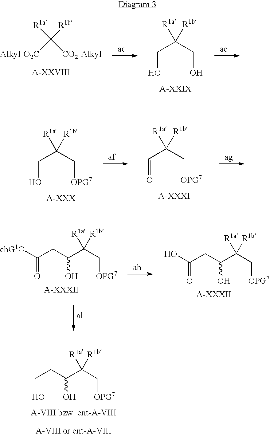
[R1a]C([CO2-Alkyl])([R1b])[Alkyl-O2C].C(O)C(CO)([R1a])[R1b].C(O)C(C[OPG7])([R1a])[R1b].C(=O)C(C[OPG7])([R1a])[R1b].[chG1O]C(CC(C(C[OPG7])([R1a])[R1b])O)=O.OC(CC(C(C[OPG7])([R1a])[R1b])O)=O.C(CC(C(C[OPG7])([R1a])[R1b])O)O
